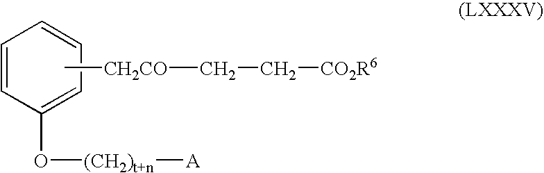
C1=CC(O[(CH2)t+n][A])=CC=C1.C[CH2CO]CC[CO2R6]
